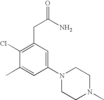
C(C1=C(Cl)C(C)=CC(N2CCN(C)CC2)=C1)C(N)=O
